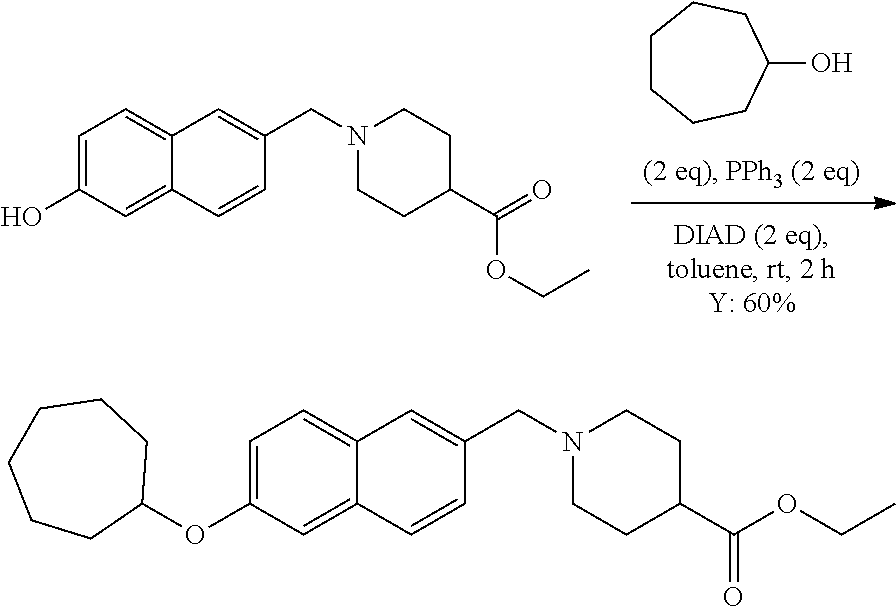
C1CCCC(O)CC1.C1=C(O)C=C2C(=C1)C=C(CN1CCC(C(=O)OCC)CC1)C=C2.C1=C(OC2CCCCCC2)C=C2C(=C1)C=C(CN1CCC(C(=O)OCC)CC1)C=C2
